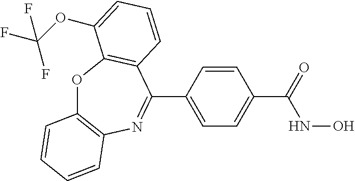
O1C2=C(N=C(C3=CC=C(C(NO)=O)C=C3)C3=C1C(OC(F)(F)F)=CC=C3)C=CC=C2
